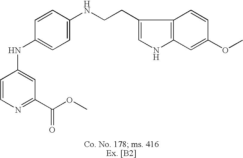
C1=CN=C(C(OC)=O)C=C1NC1=CC=C(NCCC2=CNC3=C2C=CC(OC)=C3)C=C1
